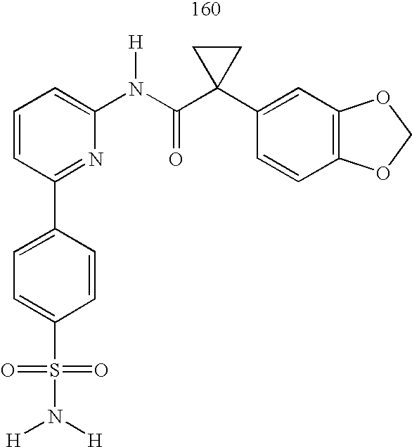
C1=CC=C(N(C(C2(C3=CC4=C(C=C3)OCO4)CC2)=O)[H])N=C1C1=CC=C(S(N([H])[H])(=O)=O)C=C1
